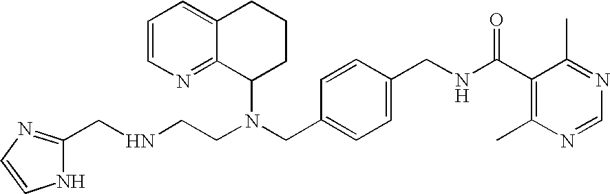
N(CC1=CC=C(CNC(C2=C(C)N=CN=C2C)=O)C=C1)(C1CCCC2=CC=CN=C12)CCNCC1=NC=CN1
